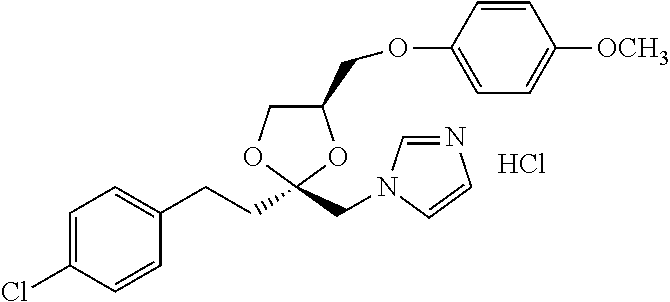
C1=C(Cl)C=CC(CCC2(CN3C=NC=C3)OC(COC3=CC=C([OCH3])C=C3)CO2)=C1.Cl
